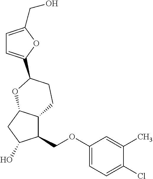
C1(COC2=CC=C(Cl)C(C)=C2)C2C(CC1O)OC(C1=CC=C(CO)O1)CC2
